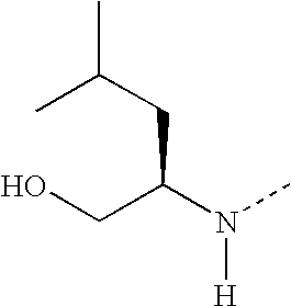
OCC(N(C)[H])CC(C)C
